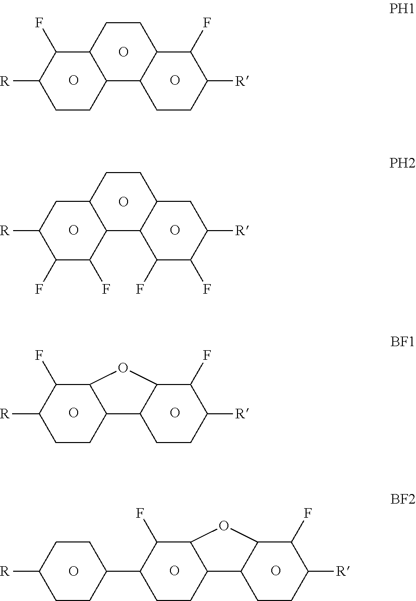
C1CC2C(C(F)C1[R])OC1C2CCC([R])C1F.O.O.C1CC2C(C(F)C1[R])CCC1C2CCC([R])C1F.O.O.O.C1(F)C(F)C2C(CC1[R])CCC1C2C(F)C(F)C([R])C1.O.O.O.O.O.C1CC2C(C(F)C1C1CCC([R])CC1)OC1C2CCC([R])C1F.O
